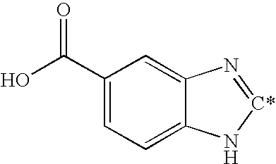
C1(C(O)=O)=CC=C2C(=C1)N=[C*]N2
